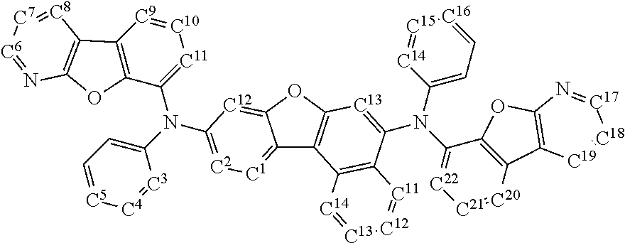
C12=[C1][C2]=C(N(C3=[C11][C10]=[C9]C4=C3OC3=C4[C8]=[C7][C6]=N3)C3=CC=[C5][C4]=[C3]3)[C12]=C1OC1=C2C2=C(C(N(C3=CC=[C16][C15]=[C14]3)C3=[C22][C21]=[C20]C4=C3OC3=C4[C19]=[C18][C17]=N3)=[C13]1)[C11]=[C12][C13]=[C14]2
